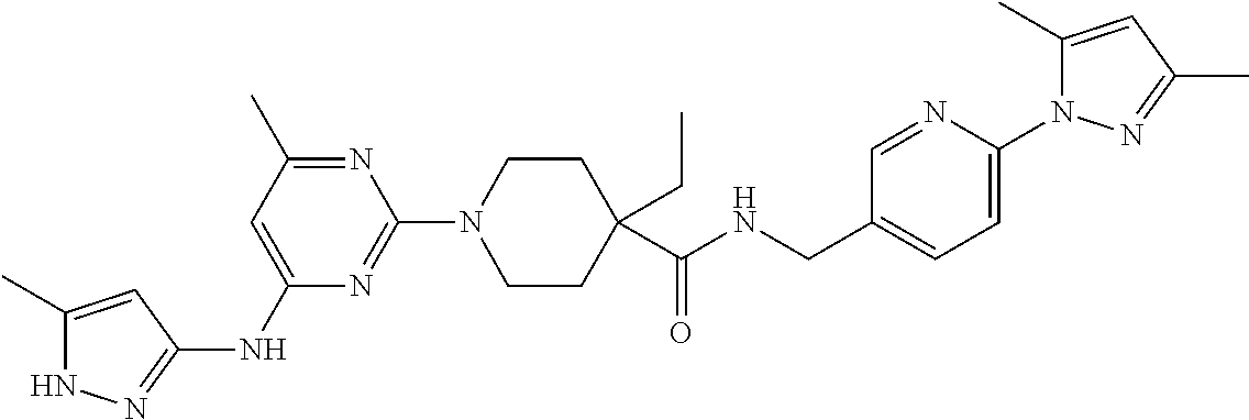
N1C(C)=CC(NC2=CC(C)=NC(N3CCC(C(NCC4=CC=C(N5C(C)=CC(C)=N5)N=C4)=O)(CC)CC3)=N2)=N1
